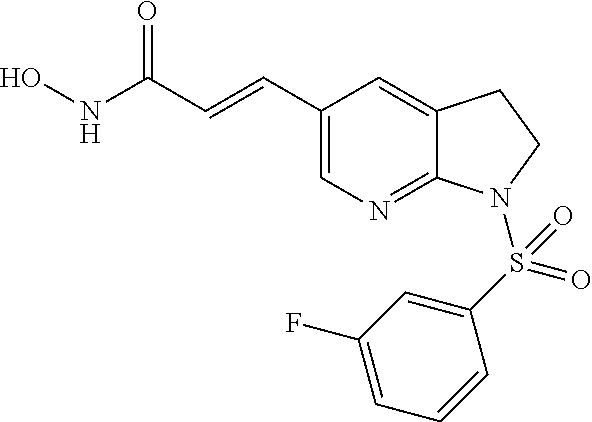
C1(C=CC(=O)NO)=CN=C2C(=C1)CCN2S(C1=CC(F)=CC=C1)(=O)=O
